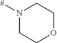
N1([#])CCOCC1
